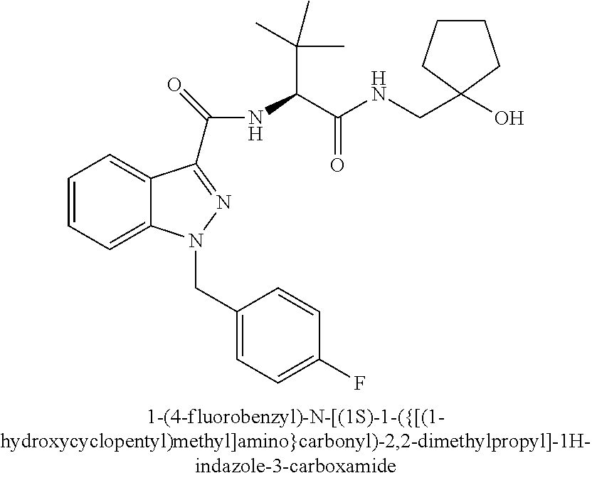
C1=CC=C2C(=C1)C(C(=O)NC(C(NCC1(O)CCCC1)=O)C(C)(C)C)=NN2CC1=CC=C(F)C=C1
